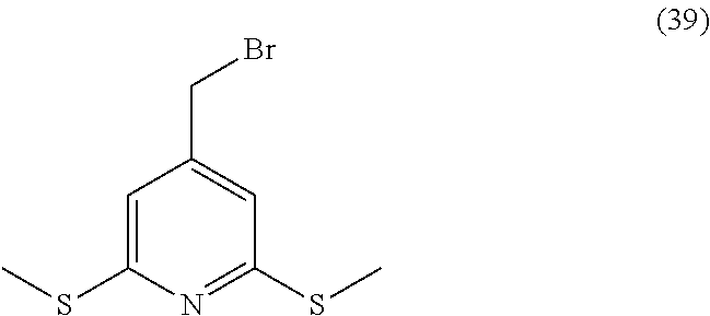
C1=C(SC)N=C(SC)C=C1CBr
